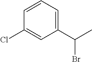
C1=CC(Cl)=CC(C(C)Br)=C1
